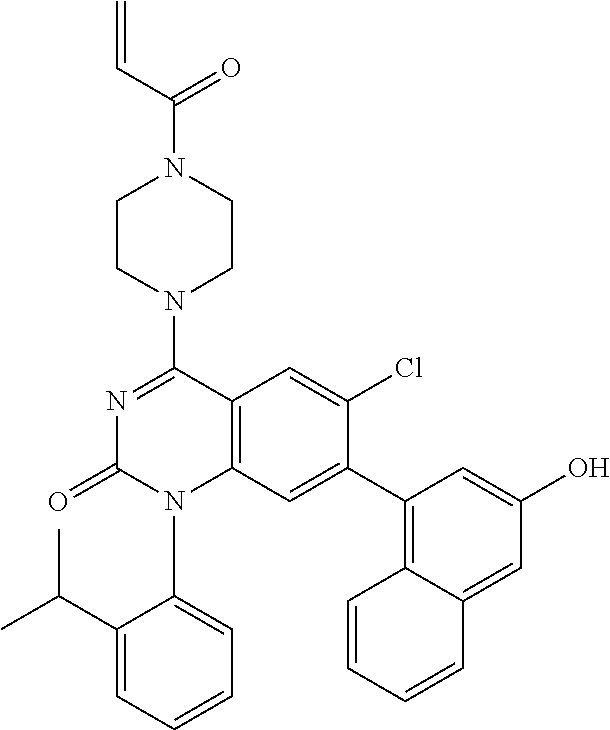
C1(N2CCN(C(=O)C=C)CC2)=NC(=O)N(C2=CC=CC=C2C(C)C)C2=C1C=C(Cl)C(C1=C3C(=CC(O)=C1)C=CC=C3)=C2
